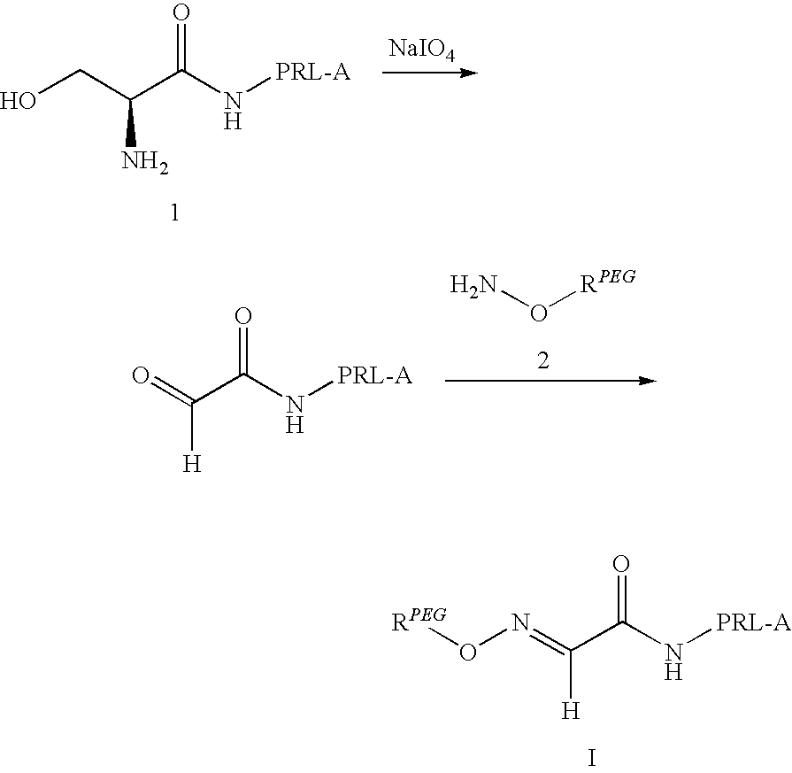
N(=C(C(N[PRL-A])=O)[H])O[RPEG].I.[NaIO4].OCC(N)C(N[PRL-A])=O.NO[RPEG].O=C(C(N[PRL-A])=O)[H]
